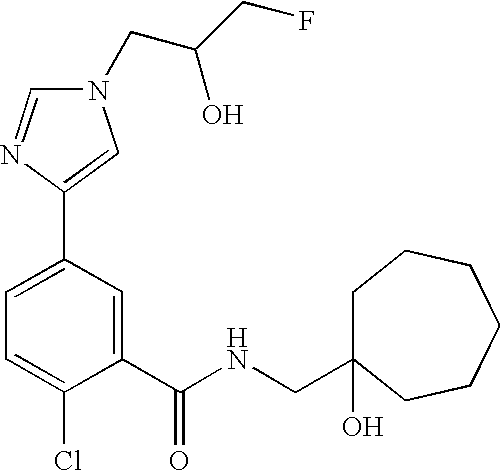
C1=C(C2=CN(CC(CF)O)C=N2)C=C(C(NCC2(O)CCCCCC2)=O)C(Cl)=C1
